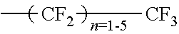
[CF2]([CF3])C
